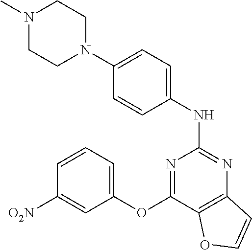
[O2N]C1=CC(OC2=NC(NC3=CC=C(N4CCN(C)CC4)C=C3)=NC3=C2OC=C3)=CC=C1
